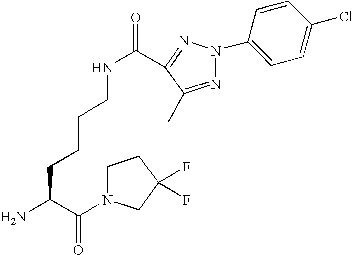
NC(C(=O)N1CCC(F)(F)C1)CCCCNC(=O)C1=NN(C2=CC=C(Cl)C=C2)N=C1C
